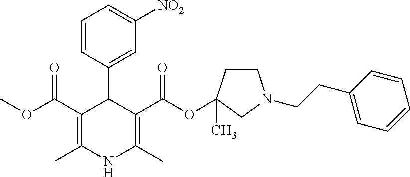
COC(C1=C(C)NC(C)=C(C(OC2(C)CCN(CCC3=CC=CC=C3)C2)=O)C1C1=CC([NO2])=CC=C1)=O
